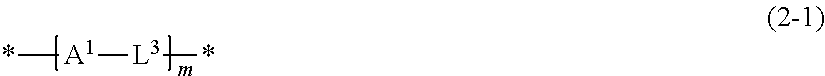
*[A1][L3]*
